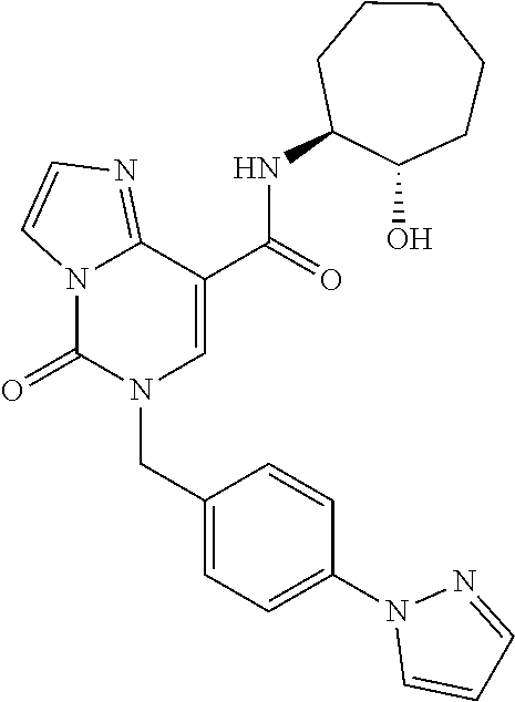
C12=NC=CN1C(=O)N(CC1=CC=C(N3C=CC=N3)C=C1)C=C2C(NC1C(O)CCCCC1)=O
